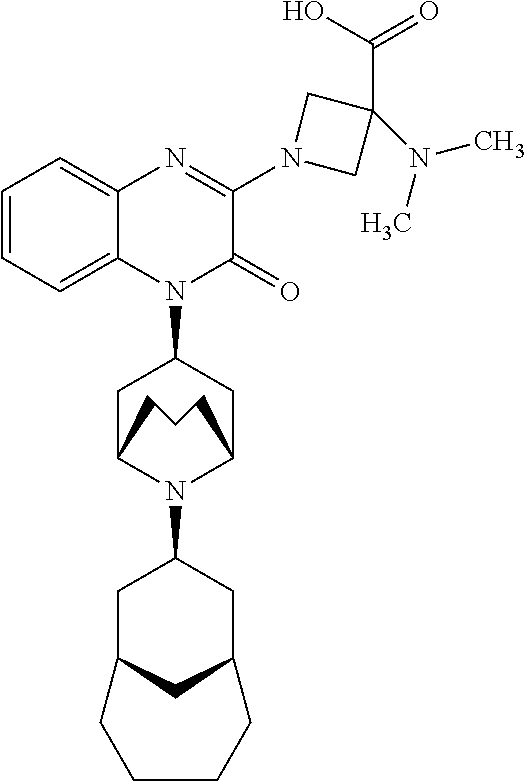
C1=CC=C2C(=C1)N=C(N1CC(N(C)C)(C(=O)O)C1)C(=O)N2C1CC2N(C3CC4CC(C3)CCCC4)C(C1)CCC2
